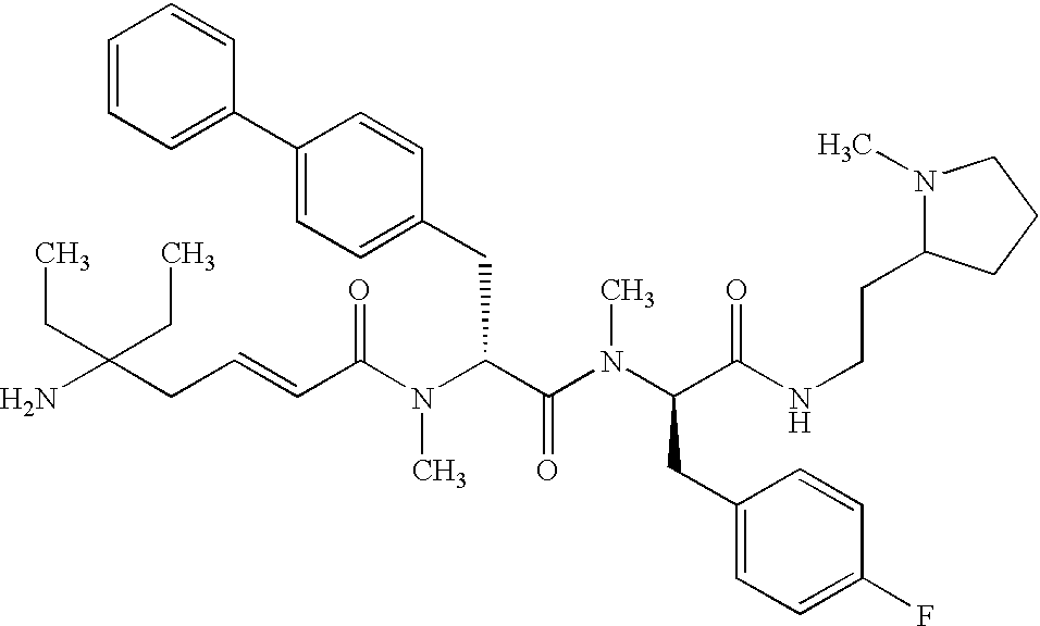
NC(CC=CC(N(C(C(N(C(CC1=CC=C(F)C=C1)C(NCCC1N(C)CCC1)=O)C)=O)CC1=CC=C(C2=CC=CC=C2)C=C1)C)=O)(CC)CC
